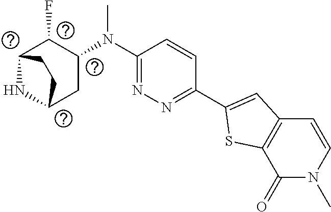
C1(C2=CC3=C(S2)C(=O)N(C)C=C3)=NN=C(N(C2C(F)C3NC(C2)CC3)C)C=C1
